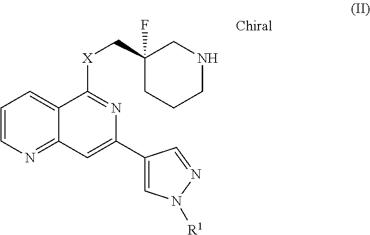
C1=CN=C2C(=C1)C([X]CC1(F)CCCNC1)=NC(C1=CN([R1])N=C1)=C2
